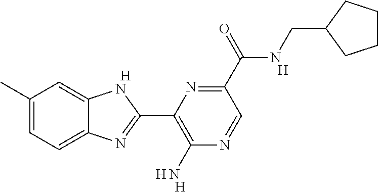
[H].C1(C)=CC=C2C(=C1)NC(C1=C(N)N=CC(C(NCC3CCCC3)=O)=N1)=N2.[H].[H].[H]
